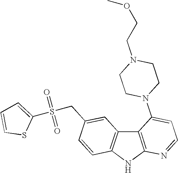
C12=C(C3=C(N1)N=CC=C3N1CCN(CCOC)CC1)C=C(CS(=O)(=O)C1=CC=CS1)C=C2
